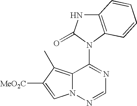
C12=C(C)C([MeO2C])=CN1N=CN=C2N1C(=O)NC2=C1C=CC=C2
